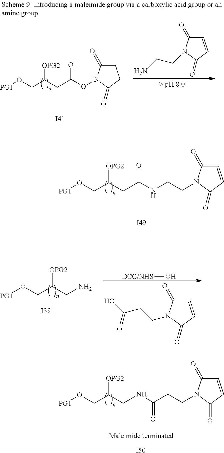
[PG1]OCC(CC(=O)NCCN1C(=O)C=CC1=O)[OPG2].[I49].[PG1]OCC(CC(ON1C(=O)CCC1=O)=O)[OPG2].[I41].C1=CC(=O)N(CCN)C1=O.[PG1]OCC(CN)[OPG2].[I38].C1=CC(=O)N(CCC(O)=O)C1=O.[DCC/NHS]O.[PG1]OCC(CNC(=O)CCN1C(=O)C=CC1=O)[OPG2].[I50]
